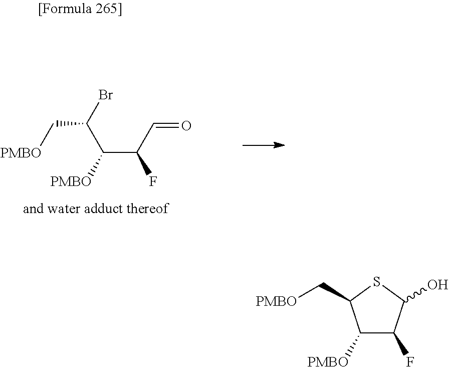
C1([PMBO])C(F)C(O)SC1C[PMBO].[PMBO]CC(C([PMBO])C(F)C=O)Br
